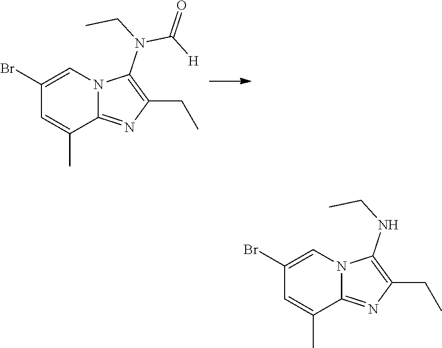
C1(Br)=CN2C(=NC(CC)=C2N(C(=O)[H])CC)C(C)=C1.C1(Br)=CN2C(=NC(CC)=C2NCC)C(C)=C1
